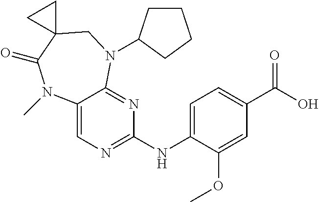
C12=CN=C(NC3=CC=C(C(O)=O)C=C3OC)N=C1N(C1CCCC1)CC1(C(=O)N2C)CC1
